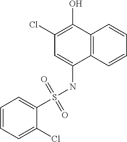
C12=C(C=CC=C1)C(NS(C1=CC=CC=C1Cl)(=O)=O)=CC(Cl)=C2O
